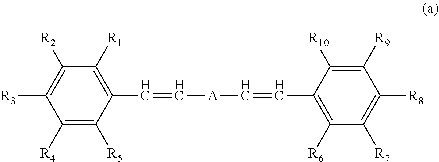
C1(C=C[A]C=CC2=C([R6])C([R7])=C([R8])C([R9])=C2[R10])=C([R1])C([R2])=C([R3])C([R4])=C1[R5]
